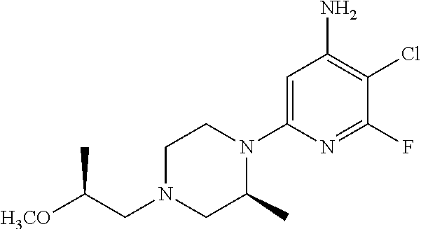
C1N(CC([H3CO])C)CC(C)N(C2=CC(N)=C(Cl)C(F)=N2)C1
